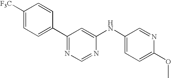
[F3C]C1=CC=C(C2=NC=NC(NC3=CC=C(OC)N=C3)=C2)C=C1
